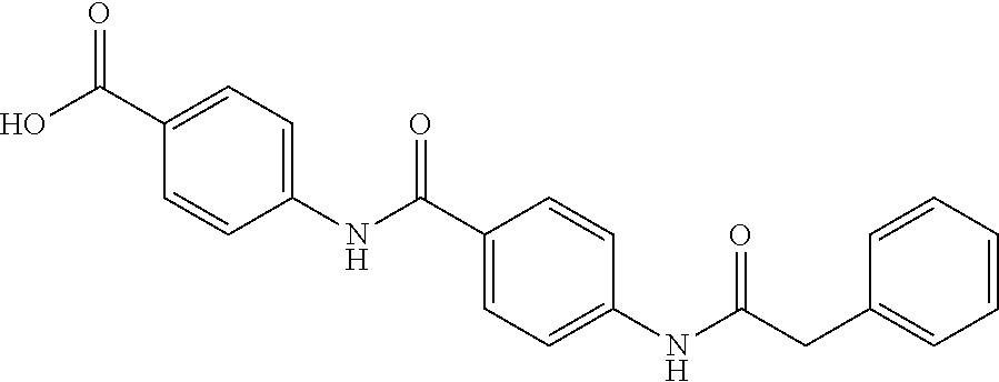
C1(NC(C2=CC=C(NC(CC3=CC=CC=C3)=O)C=C2)=O)=CC=C(C(O)=O)C=C1
